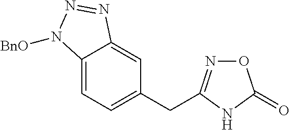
C(C1=CC=C2C(=C1)N=NN2[BnO])C1=NOC(=O)N1
